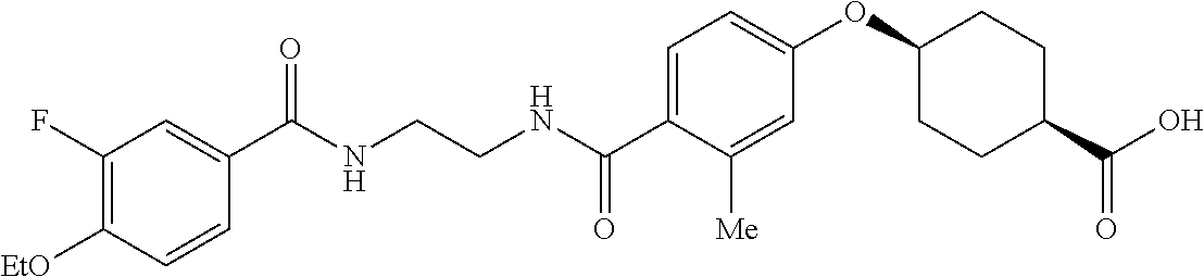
C1(F)=C([EtO])C=CC(C(NCCNC(C2=CC=C(OC3CCC(C(O)=O)CC3)C=C2[Me])=O)=O)=C1
